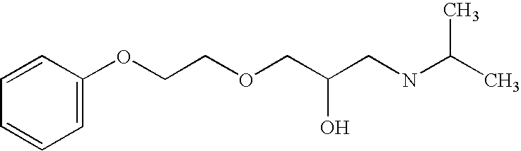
C1=C(OCCOCC(CNC(C)C)O)C=CC=C1
